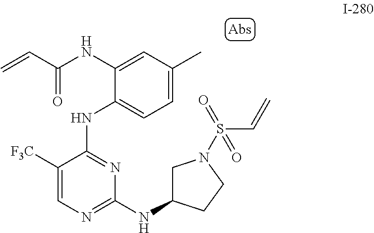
C1([F3C])=CN=C(NC2CN(S(C=C)(=O)=O)CC2)N=C1NC1=CC=C(C)C=C1NC(C=C)=O
